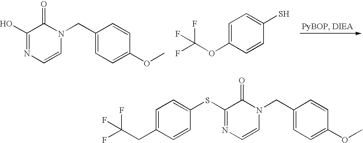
C1(O)=NC=CN(CC2=CC=C(OC)C=C2)C1=O.C(F)(F)(F)OC1=CC=C(S)C=C1.C(F)(F)(F)CC1=CC=C(SC2=NC=CN(CC3=CC=C(OC)C=C3)C2=O)C=C1
